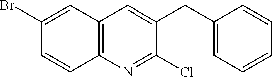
C1(Br)=CC2=C(C=C1)N=C(Cl)C(CC1=CC=CC=C1)=C2
